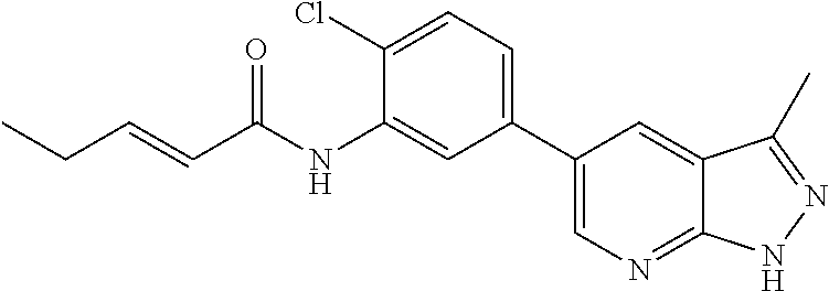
C(=CC(NC1=CC(C2=CN=C3C(=C2)C(C)=NN3)=CC=C1Cl)=O)CC
